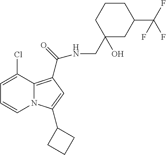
C1=C(Cl)C2=C(C(=O)NCC3(O)CC(C(F)(F)F)CCC3)C=C(C3CCC3)N2C=C1
